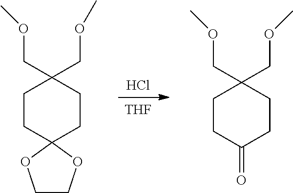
[THF].Cl.C1CC2(CCC1(COC)COC)OCCO2.C1CC(=O)CCC1(COC)COC
